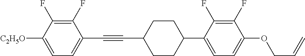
C1(F)=C(F)C([C2H5O])=CC=C1C#CC1CCC(C2=CC=C(OCC=C)C(F)=C2F)CC1
